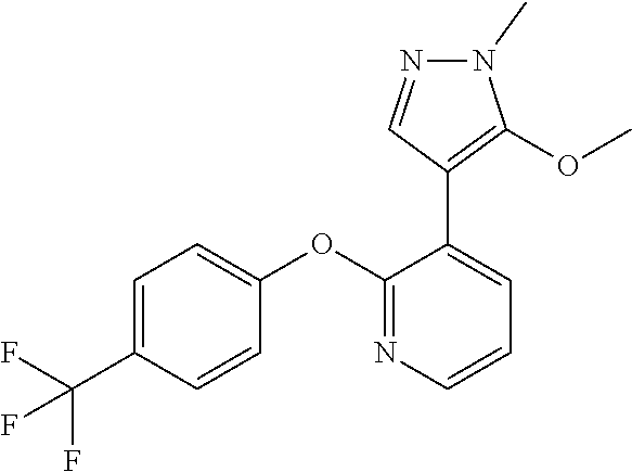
C1=C(C(F)(F)F)C=CC(OC2=NC=CC=C2C2=C(OC)N(C)N=C2)=C1
